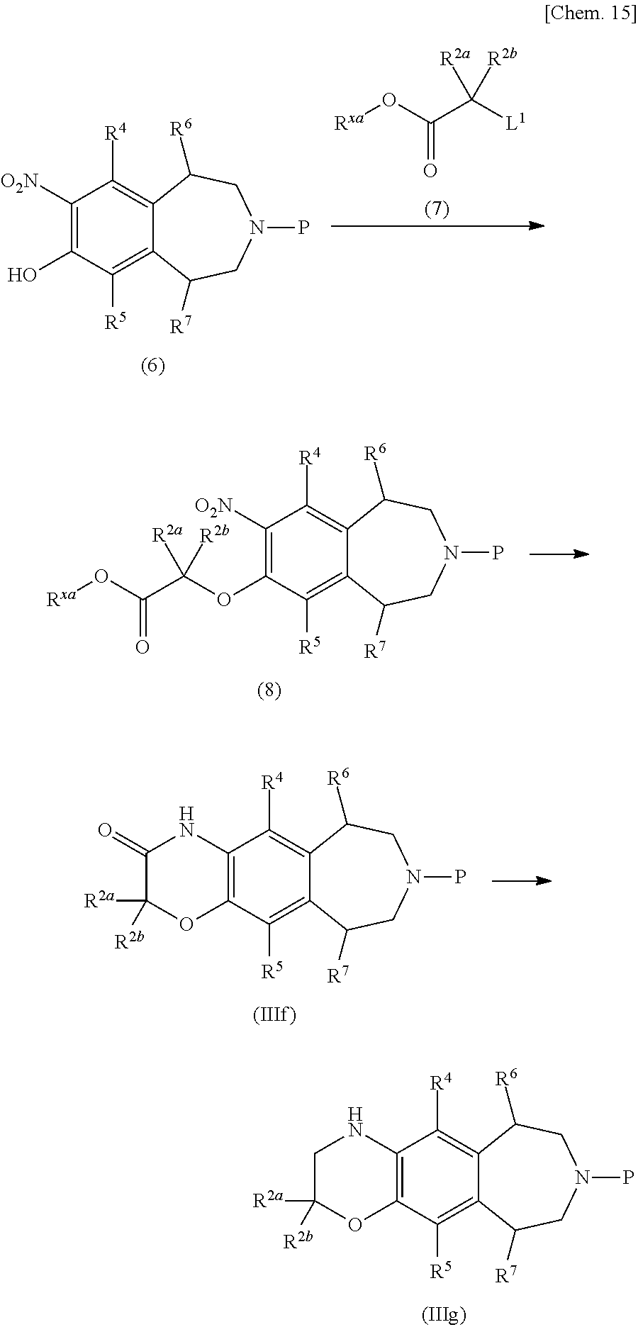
C1([O2N])=C(O)C([R5])=C2C(=C1[R4])C([R6])CN(P)CC2[R7].O=C(O[Rxa])C([L1])([R2a])[R2b].C1([O2N])=C(OC(C(=O)O[Rxa])([R2a])[R2b])C([R5])=C2C(=C1[R4])C([R6])CN(P)CC2[R7].C12=C(C([R5])=C3C(=C1[R4])C([R6])CN(P)CC3[R7])OC([R2b])([R2a])C(=O)N2.C12=C(C([R5])=C3C(=C1[R4])C([R6])CN(P)CC3[R7])OC([R2b])([R2a])CN2
